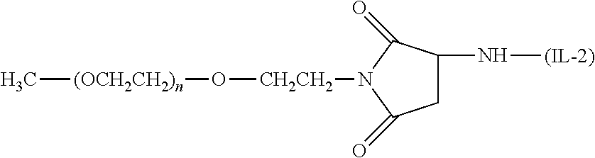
[(OCH2CH2)n](C)O[CH2CH2]N1C(=O)CC(N[(IL-2)])C1=O
